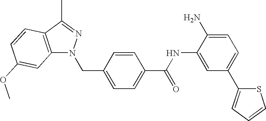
C(C1=CC=C(C(NC2=CC(C3=CC=CS3)=CC=C2N)=O)C=C1)N1C2=C(C(C)=N1)C=CC(OC)=C2
